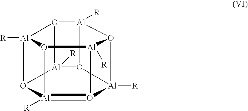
C123O4[Al]5([R])O1C16[Al]2([R])O2C37[Al]4([R])O3[Al]4([R])O(=[Al]1([R])O56)C24[Al]73[R]
